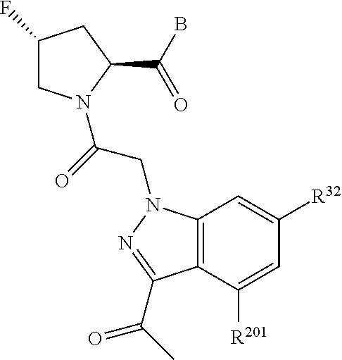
C1(F)CN(C(=O)CN2C3=C(C([R201])=CC([R32])=C3)C(C(=O)C)=N2)C(C(B)=O)C1
